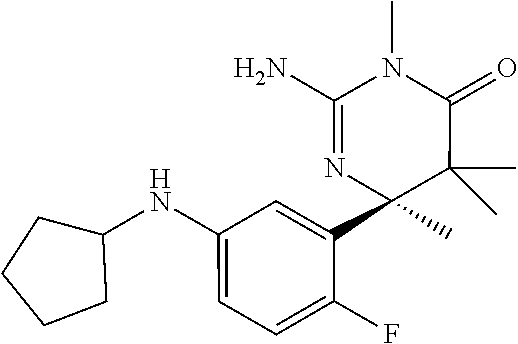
C1(NC2CCCC2)=CC=C(F)C(C2(C)C(C)(C)C(=O)N(C)C(N)=N2)=C1
